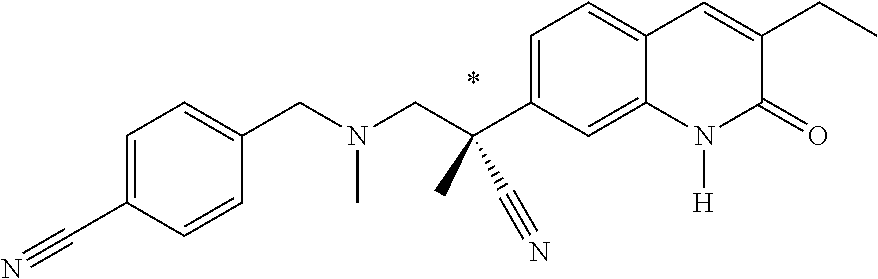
C1=C(C(CN(CC2=CC=C(C#N)C=C2)C)(C#N)C)C=C2C(=C1)C=C(CC)C(=O)N2[H]
